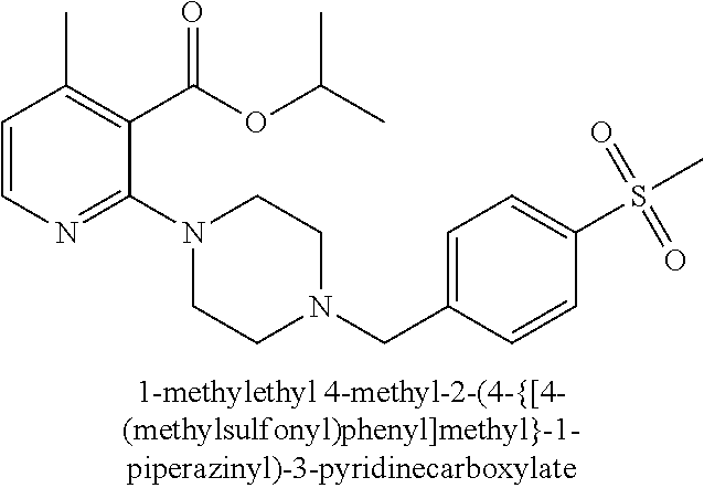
C1=CN=C(N2CCN(CC3=CC=C(S(C)(=O)=O)C=C3)CC2)C(C(OC(C)C)=O)=C1C
